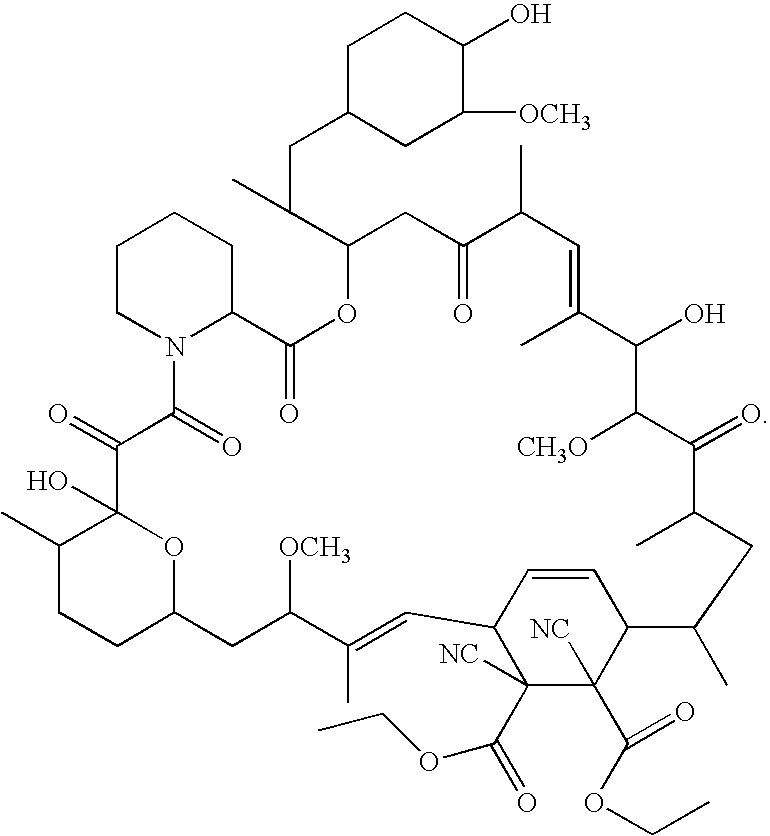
C1C(CC(C2CC(=O)C(C)C=C(C)C(O)C([CH3O])C(=O)C(C)CC(C)C3C=CC(C=C(C)C([OCH3])CC4OC(O)(C(=O)C(=O)N5C(CCCC5)C(=O)O2)C(C)CC4)C([NC])(C(=O)OCC)C3([NC])C(OCC)=O)C)CC([OCH3])C(O)C1
